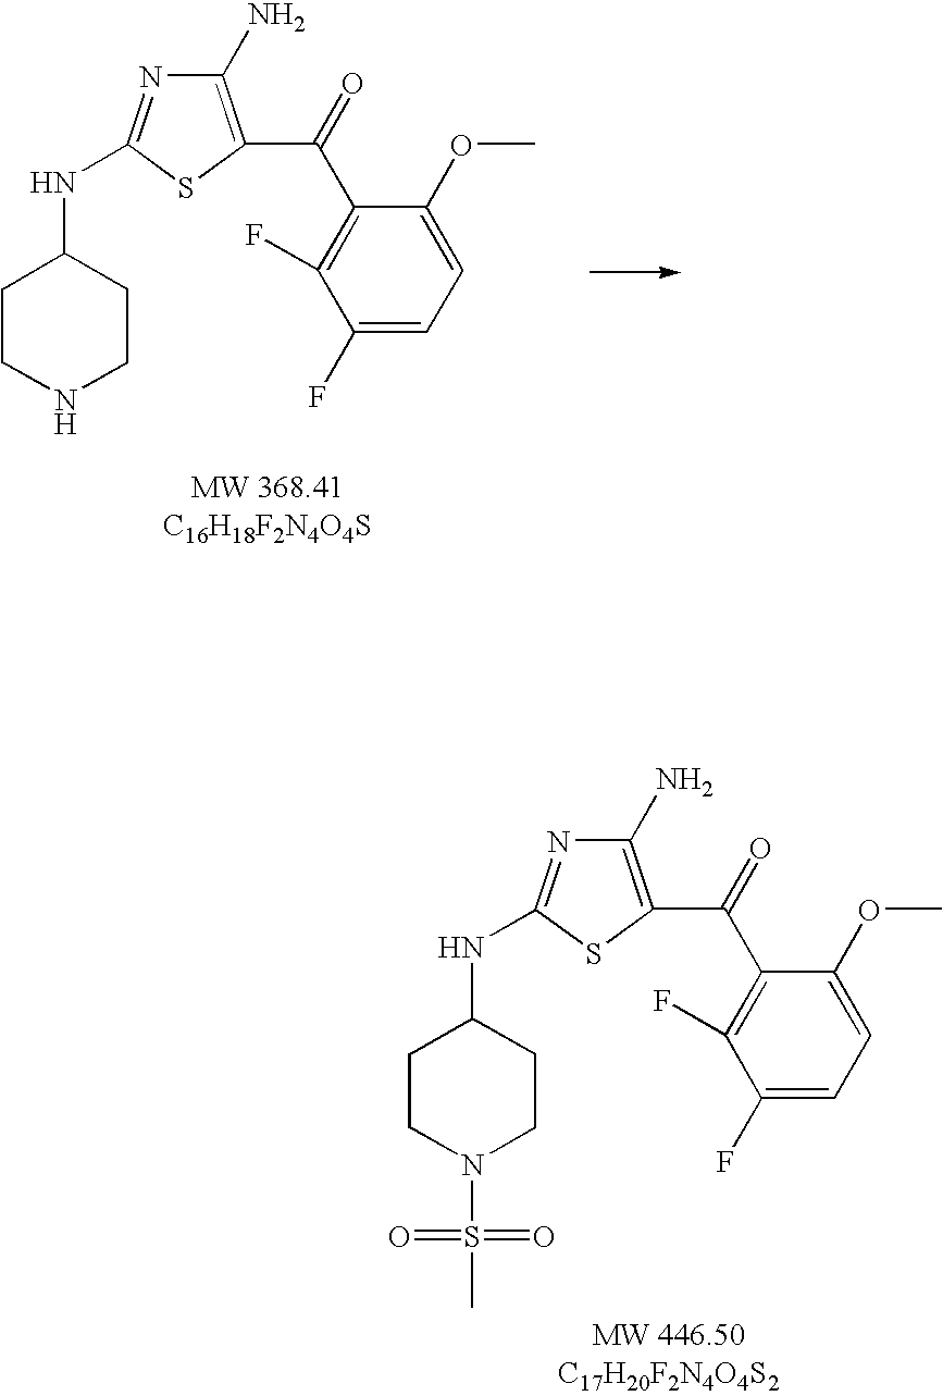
C1CN(S(=O)(=O)C)CCC1NC1=NC(N)=C(C(C2=C(F)C(F)=CC=C2OC)=O)S1.C1CNCCC1NC1=NC(N)=C(C(C2=C(F)C(F)=CC=C2OC)=O)S1
